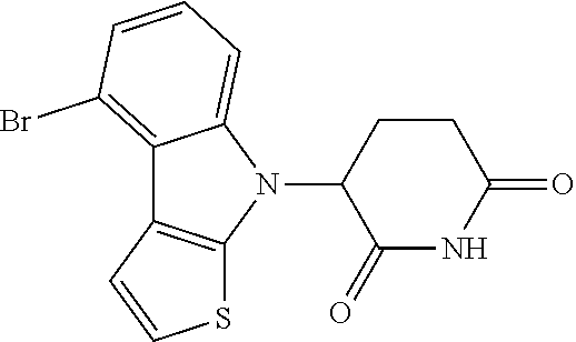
N1(C2C(=O)NC(=O)CC2)C2=CC=CC(Br)=C2C2=C1SC=C2
